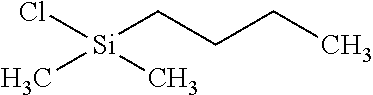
C(CC)C[Si](Cl)(C)C
